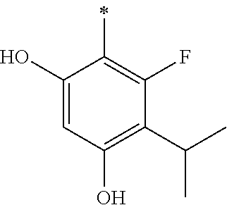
C1(O)=CC(O)=C(C(C)C)C(F)=C1C
